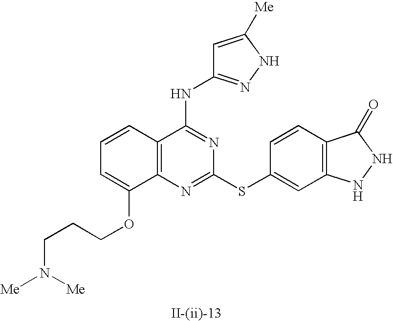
C12=C(N=C(SC3=CC4=C(C=C3)C(=O)NN4)N=C1NC1=NNC([Me])=C1)C(OCCCN([Me])[Me])=CC=C2
